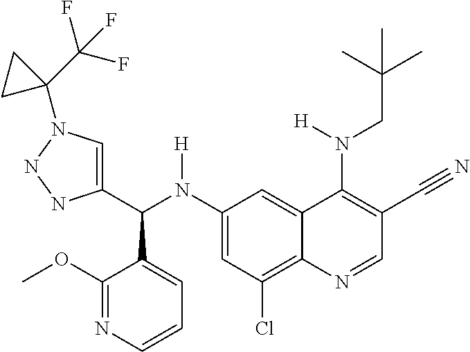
C1(N(C(C2=CN(C3(C(F)(F)F)CC3)NN2)C2=CC=CN=C2OC)[H])=CC(Cl)=C2C(=C1)C(N(CC(C)(C)C)[H])=C(C#N)C=N2
